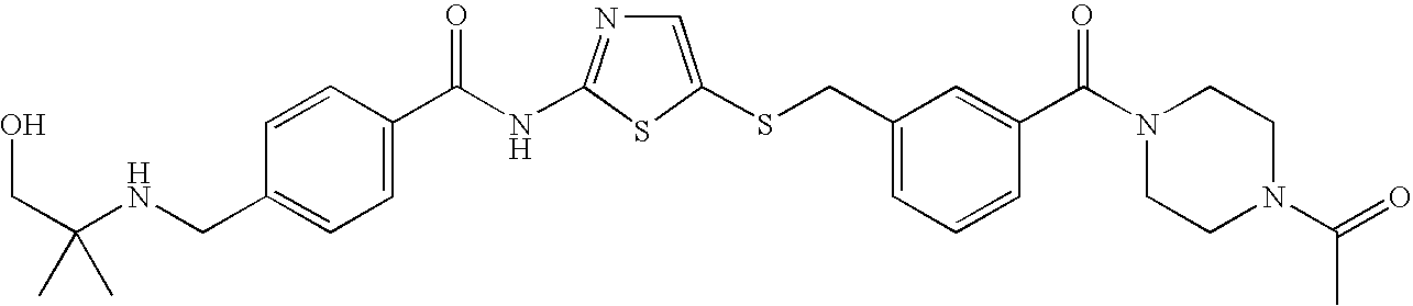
C1=C(SCC2=CC=CC(C(N3CCN(C(=O)C)CC3)=O)=C2)SC(NC(=O)C2=CC=C(CNC(CO)(C)C)C=C2)=N1
